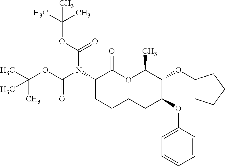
C1(N(C(OC(C)(C)C)=O)C(OC(C)(C)C)=O)CCCCC(OC2=CC=CC=C2)C(OC2CCCC2)C(C)OC1=O
